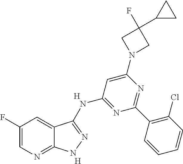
C1(F)=CN=C2C(=C1)C(NC1=NC(C3=C(Cl)C=CC=C3)=NC(N3CC(F)(C4CC4)C3)=C1)=NN2.[H].[H]
